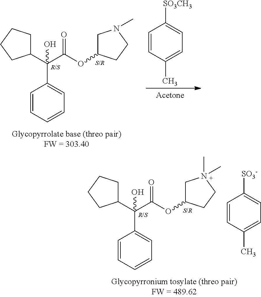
C1(C(C(OC2CN(C)(C)CC2)=O)(C2=CC=CC=C2)O)CCCC1.C1=CC(C)=CC=C1[SO3-].C1(C(C(OC2CN(C)CC2)=O)(C2=CC=CC=C2)O)CCCC1.C1=CC(C)=CC=C1[SO3CH3]
